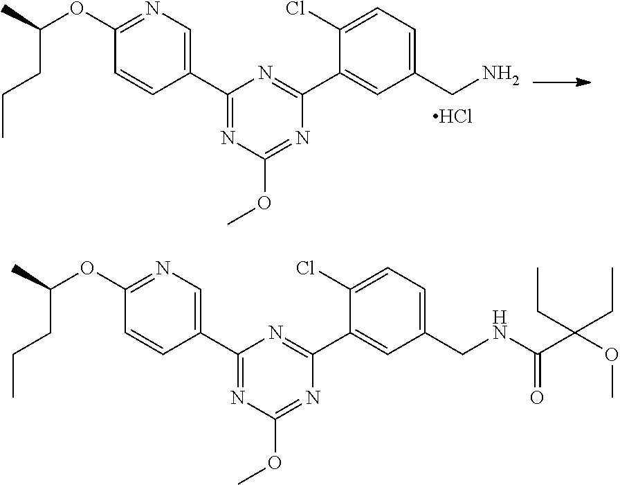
C1(C2=NC(C3=CN=C(OC(CCC)C)C=C3)=NC(OC)=N2)=CC(CN)=CC=C1Cl.Cl.N(C(=O)C(OC)(CC)CC)CC1=CC=C(Cl)C(C2=NC(C3=CN=C(OC(CCC)C)C=C3)=NC(OC)=N2)=C1
